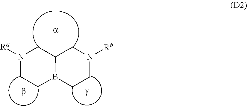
C1CN([Rb])CC2CN([Ra])CCB12
